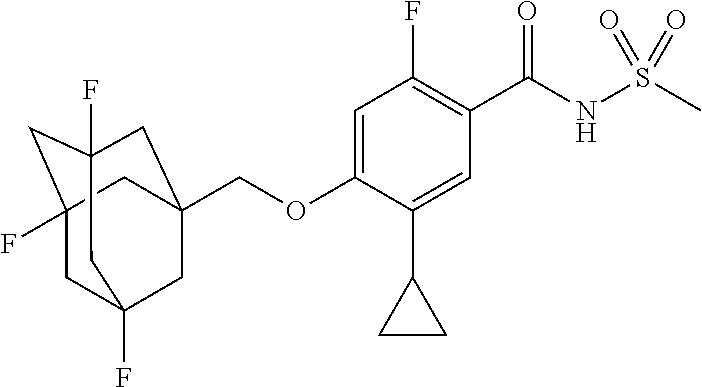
C(OC1=CC(F)=C(C(NS(C)(=O)=O)=O)C=C1C1CC1)C12CC3(F)CC(F)(CC(F)(C1)C3)C2
